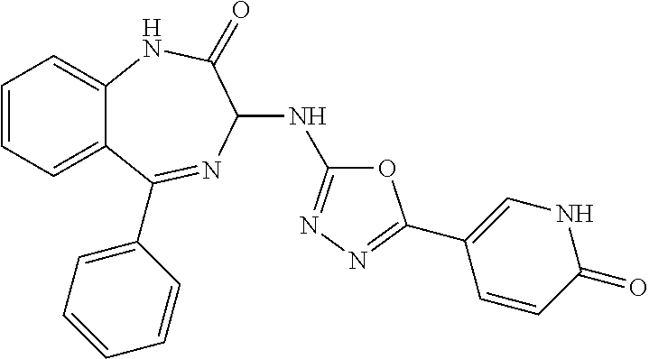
C1=CC=C2C(=C1)NC(=O)C(NC1=NN=C(C3=CNC(=O)C=C3)O1)N=C2C1=CC=CC=C1
